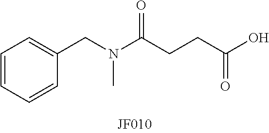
C1=CC=CC(CN(C(CCC(O)=O)=O)C)=C1
